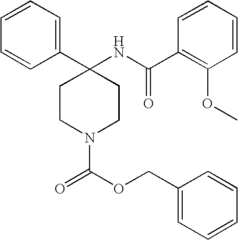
C1=CC=C(C2(NC(C3=C(OC)C=CC=C3)=O)CCN(C(OCC3=CC=CC=C3)=O)CC2)C=C1
